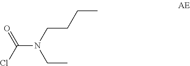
ClC(N(CCCC)CC)=O
